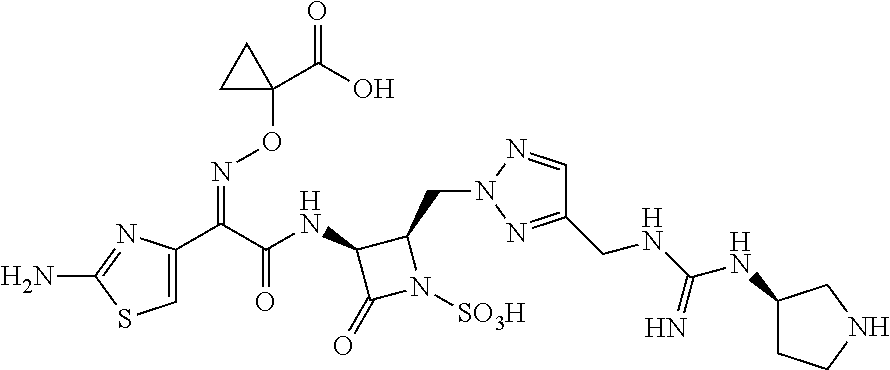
C1(CNC(NC2CCNC2)=N)=NN(CC2C(NC(C(C3=CSC(N)=N3)=NOC3(C(=O)O)CC3)=O)C(=O)N2[SO3H])N=C1
